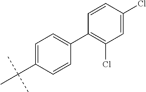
C1=C(C(C)(C)C)C=CC(C2=C(Cl)C=C(Cl)C=C2)=C1
